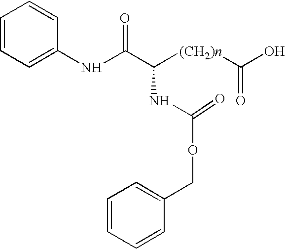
C1=CC=C(NC(C([(CH2)n]C(O)=O)NC(OCC2=CC=CC=C2)=O)=O)C=C1
